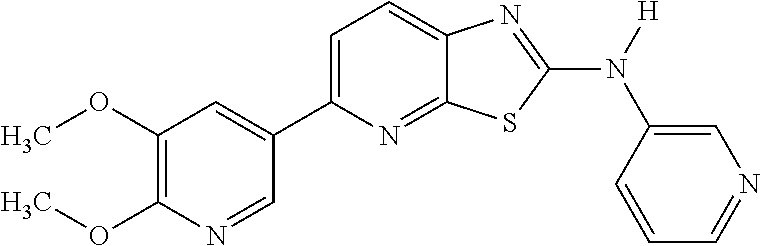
C1(OC)=C(OC)N=CC(C2=CC=C3C(=N2)SC(N([H])C2=CN=CC=C2)=N3)=C1
